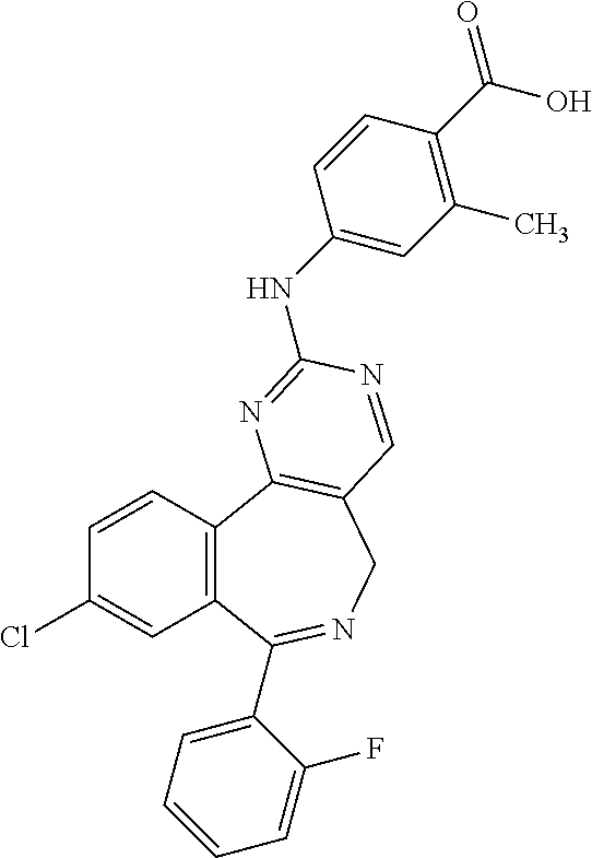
C1=CC2=C(C=C1Cl)C(C1=CC=CC=C1F)=NCC1=C2N=C(NC2=CC(C)=C(C(=O)O)C=C2)N=C1
